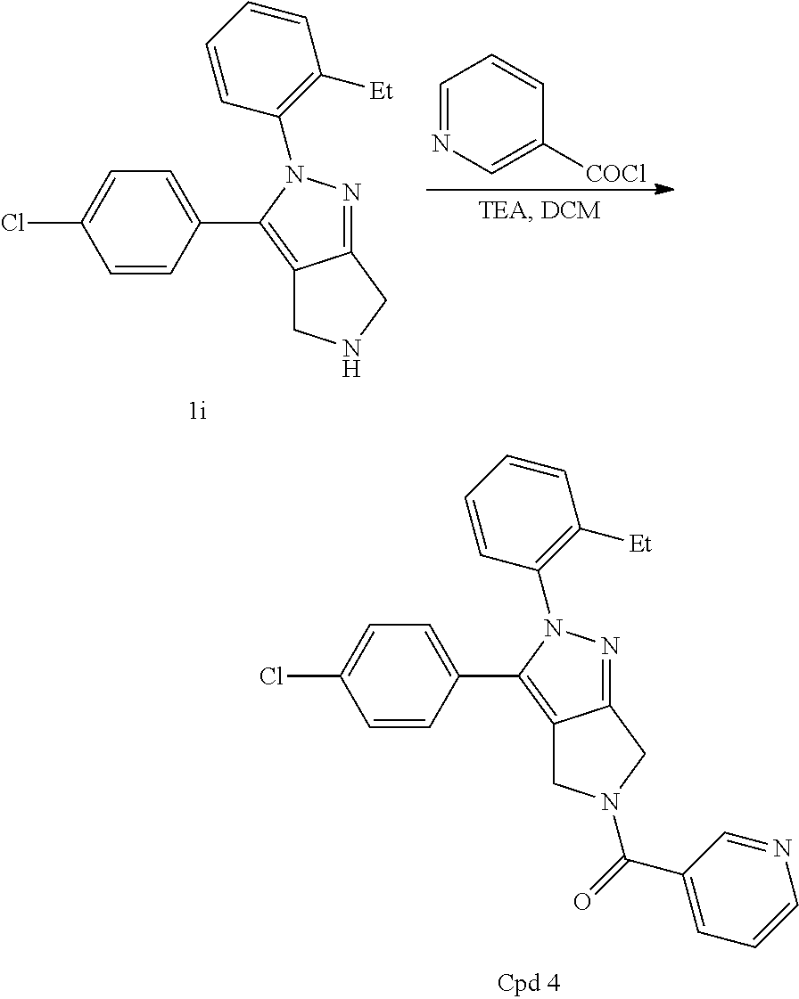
C1=CC=CC(N2C(C3=CC=C(Cl)C=C3)=C3C(=N2)CNC3)=C1[Et].C1=NC=C([COCl])C=C1.C1=CC=CC(N2C(C3=CC=C(Cl)C=C3)=C3C(=N2)CN(C(=O)C2=CC=CN=C2)C3)=C1[Et]
